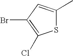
S1C(C)=CC(Br)=C1Cl
